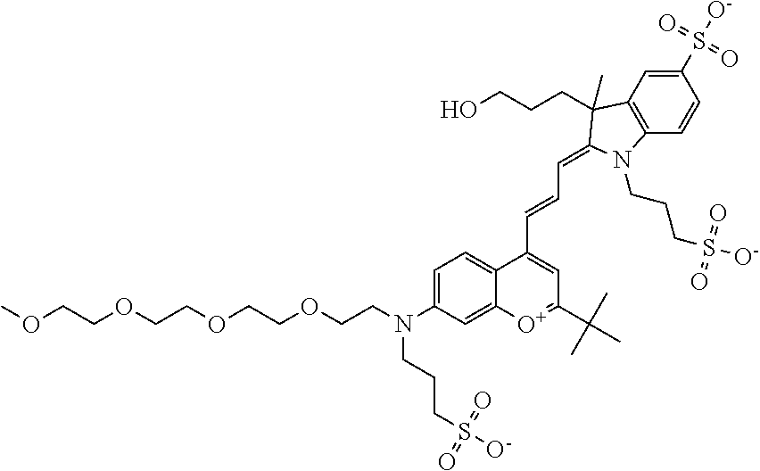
COCCOCCOCCOCCN(C1=CC=C2C(=C1)[O+]=C(C(C)(C)C)C=C2C=CC=C1C(C)(CCCO)C2=C(C=CC(S([O-])(=O)=O)=C2)N1CCCS([O-])(=O)=O)CCCS([O-])(=O)=O
